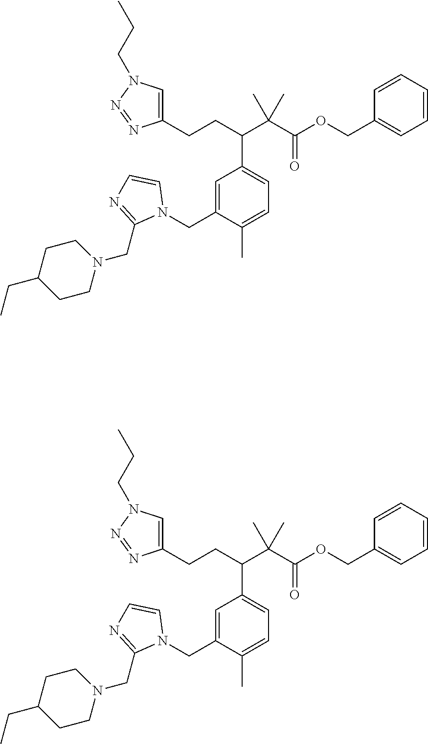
C1=C(CN2C=CN=C2CN2CCC(CC)CC2)C(C)=CC=C1C(C(C(OCC1=CC=CC=C1)=O)(C)C)CCC1=CN(CCC)N=N1.C1=C(CN2C=CN=C2CN2CCC(CC)CC2)C(C)=CC=C1C(C(C(OCC1=CC=CC=C1)=O)(C)C)CCC1=CN(CCC)N=N1
